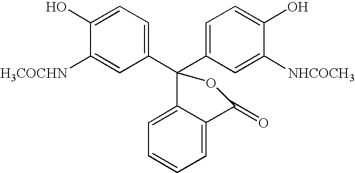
C1(C2(C3=CC=C(O)C([H3COCHN])=C3)OC(=O)C3=CC=CC=C23)=CC=C(O)C([NHCOCH3])=C1
